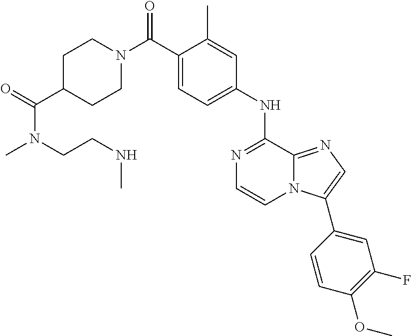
C1(C)=CC(NC2=NC=CN3C2=NC=C3C2=CC(F)=C(OC)C=C2)=CC=C1C(N1CCC(C(=O)N(C)CCNC)CC1)=O
